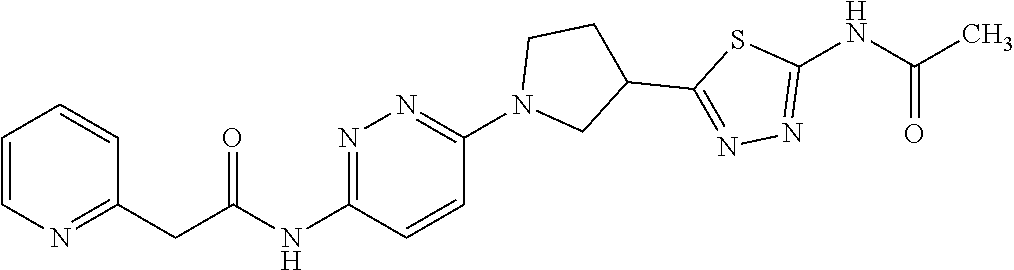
C1=CN=C(CC(NC2=NN=C(N3CC(C4=NN=C(NC(C)=O)S4)CC3)C=C2)=O)C=C1
